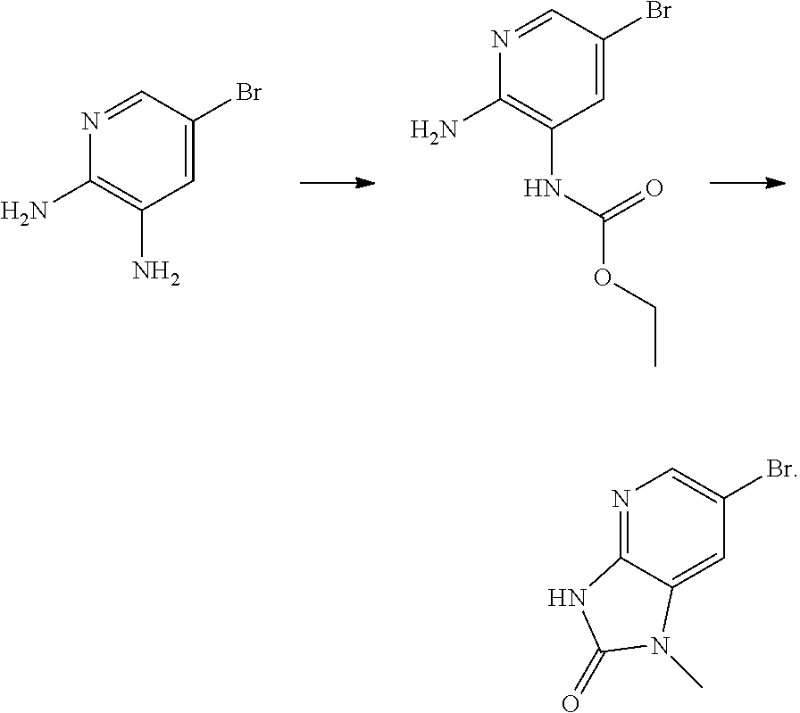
C1=C(Br)C=NC(N)=C1N.C1=C(Br)C=NC(N)=C1NC(OCC)=O.C1=C2C(=NC=C1Br)NC(=O)N2C
